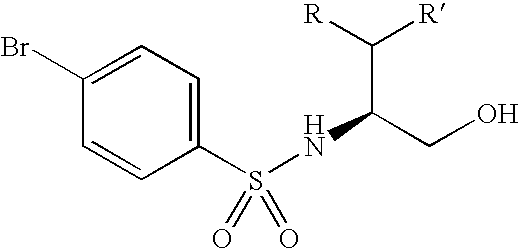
C1(S(NC(CO)C([R])[R])(=O)=O)=CC=C(Br)C=C1
